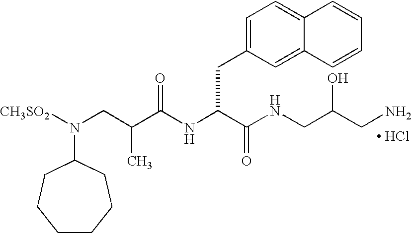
[ HCl].N(C(C(NCC(CN)O)=O)CC1=CC=C2C(=C1)C=CC=C2)C(C(CN([CH3SO2])C1CCCCCC1)C)=O
